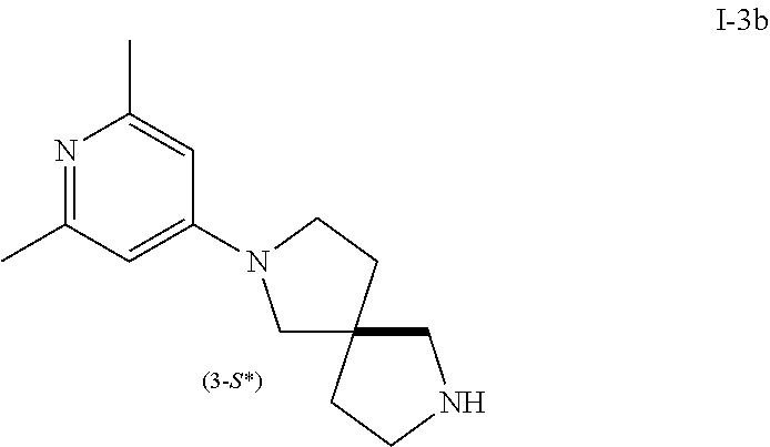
C1NCCC12CN(C1=CC(C)=NC(C)=C1)CC2
